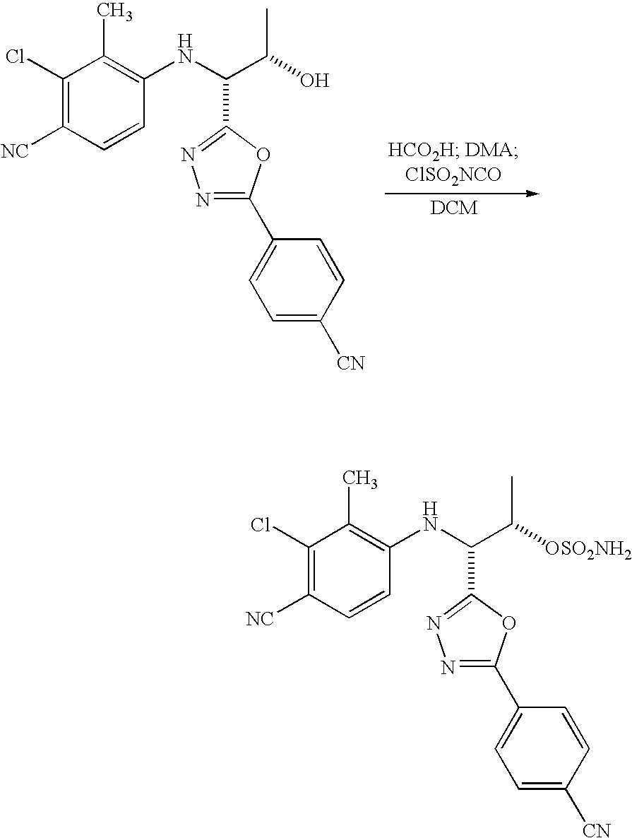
C1(Cl)=C([NC])C=CC(NC(C(O)C)C2=NN=C(C3=CC=C([CN])C=C3)O2)=C1C.C1(Cl)=C([NC])C=CC(NC(C([OSO2NH2])C)C2=NN=C(C3=CC=C([CN])C=C3)O2)=C1C
